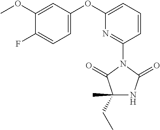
C1(CC)(C)NC(=O)N(C2=NC(OC3=CC=C(F)C(OC)=C3)=CC=C2)C1=O
